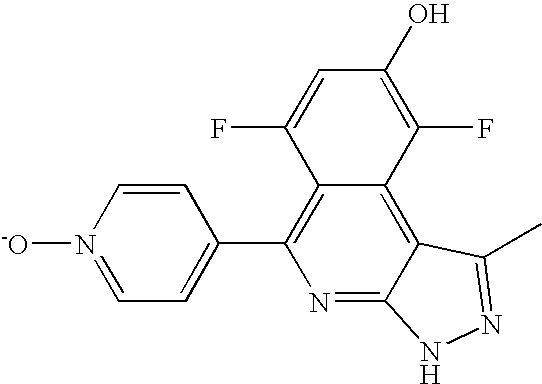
C1=N([-O])C=CC(C2=C3C(=C4C(=N2)NN=C4C)C(F)=C(O)C=C3F)=C1
